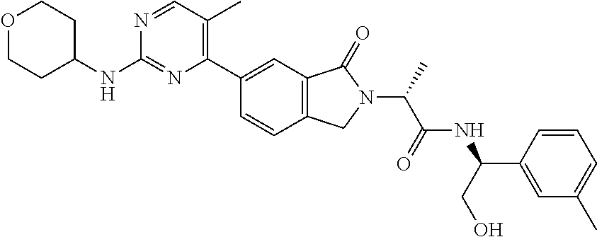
O1CCC(NC2=NC(C3=CC4=C(C=C3)CN(C(C(NC(CO)C3=CC(C)=CC=C3)=O)C)C4=O)=C(C)C=N2)CC1
